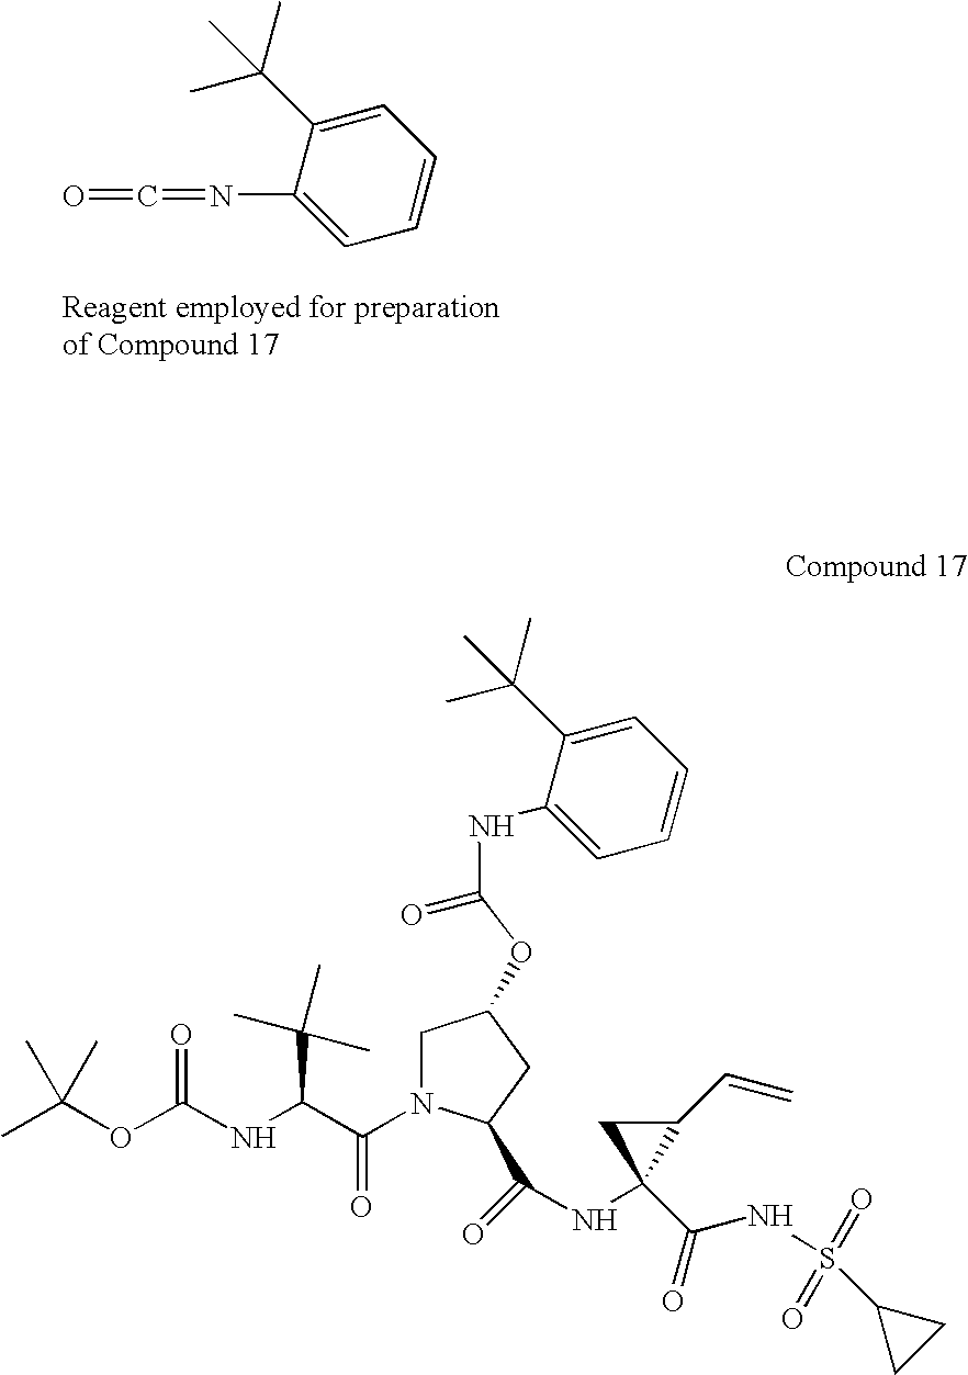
C1=C(C(C)(C)C)C(N=C=O)=CC=C1.CC(OC(NC(C(N1CC(OC(=O)NC2=CC=CC=C2C(C)(C)C)CC1C(=O)NC1(C(=O)NS(=O)(=O)C2CC2)C(C=C)C1)=O)C(C)(C)C)=O)(C)C
